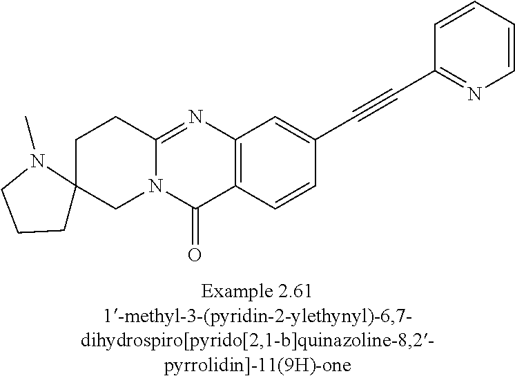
C1C2(CN3C(=NC4=C(C3=O)C=CC(C#CC3=NC=CC=C3)=C4)C1)CCCN2C
